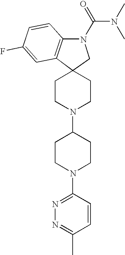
C12=C(N(C(N(C)C)=O)CC13CCN(C1CCN(C4=NN=C(C)C=C4)CC1)CC3)C=CC(F)=C2
